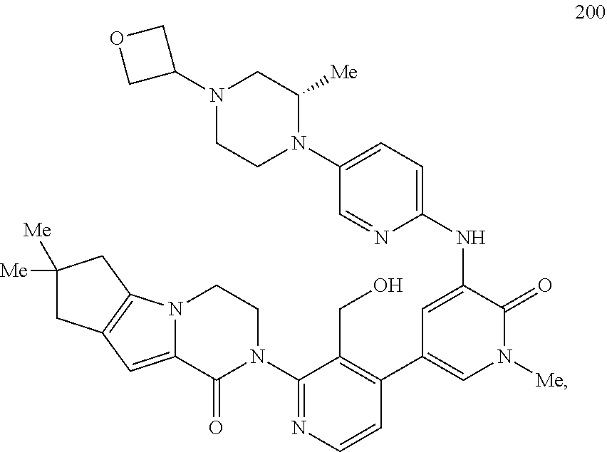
N12C(=CC3=C1CC([Me])([Me])C3)C(=O)N(C1=NC=CC(C3=CN([Me])C(=O)C(NC4=CC=C(N5C([Me])CN(C6COC6)CC5)C=N4)=C3)=C1CO)CC2
